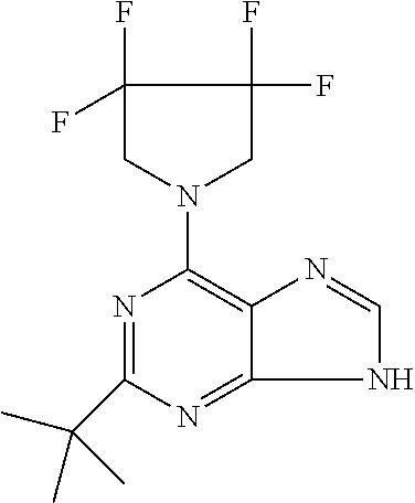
N1=C(C(C)(C)C)N=C2C(=C1N1CC(F)(F)C(F)(F)C1)N=CN2
